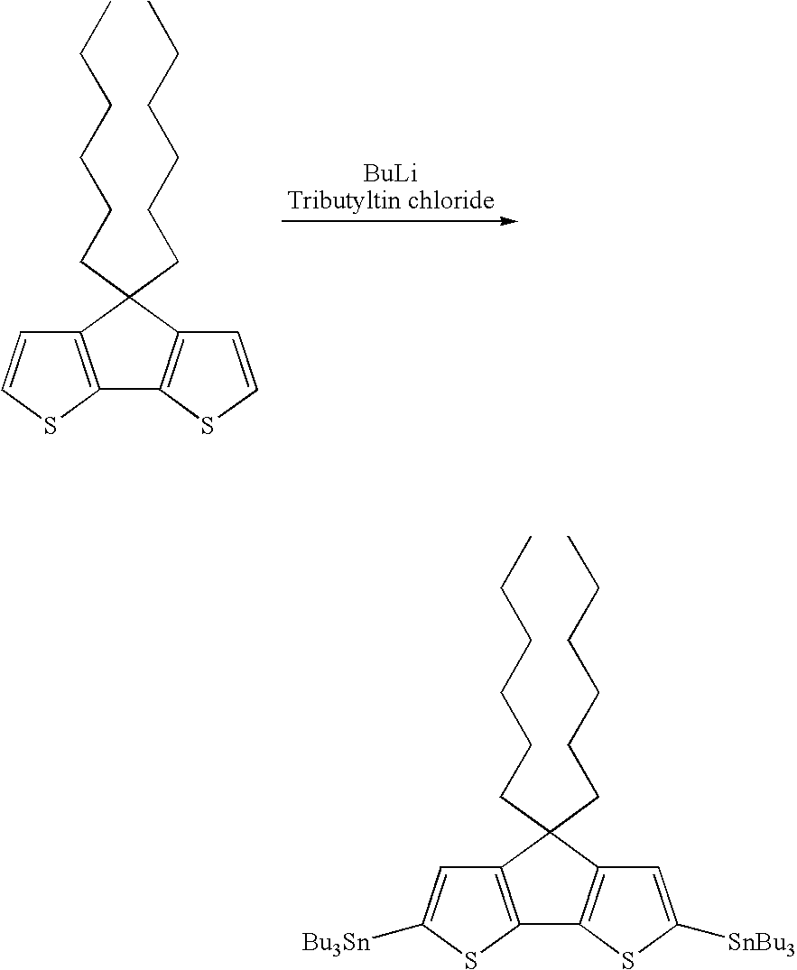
C12=C(C(CCCCCC)(CCCCCC)C3=C1SC=C3)C=CS2.C12=C(C(CCCCCC)(CCCCCC)C3=C1SC([SnBu3])=C3)C=C([Bu3Sn])S2
